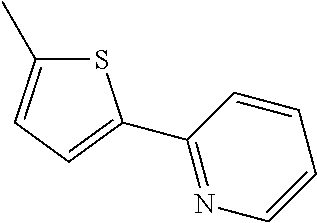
S1C(C)=CC=C1C1=NC=CC=C1
